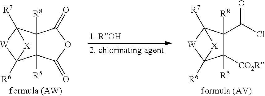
C12([R5])C([R8])(C3([R7])[W]C1([R6])[X]3)C(=O)OC2=O.C1([CO2R])([R5])C(C(Cl)=O)([R8])C2([R7])[W]C1([R6])[X]2
